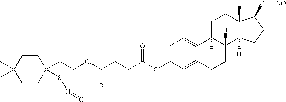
C1=C2C(=CC=C1OC(=O)CCC(OCCC1(SN=O)CCC(C)(C)CC1)=O)C1([H])C([H])(CC2)C2([H])C(C)(CC1)C(O[NO])CC2
